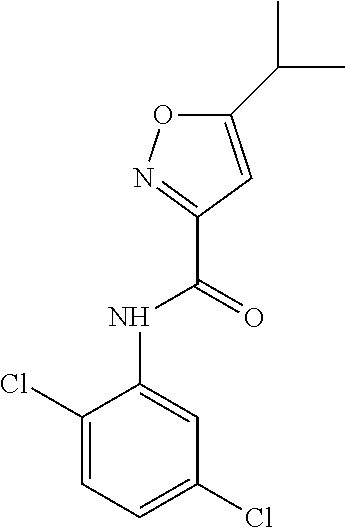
C1=C(Cl)C(NC(C2=NOC(C(C)C)=C2)=O)=CC(Cl)=C1
